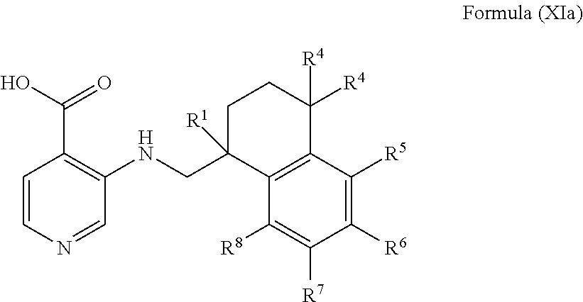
C(C1=C(NCC2([R1])C3=C(C([R4])([R4])CC2)C([R5])=C([R6])C([R7])=C3[R8])C=NC=C1)(O)=O
